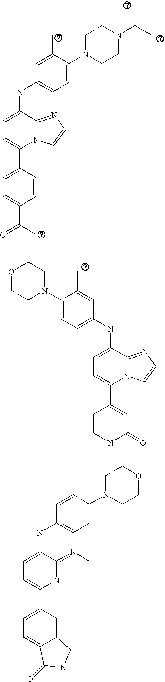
C1(C2=CC=C(NC3=CC=C(N4CCN(C(C)C)CC4)C(C)=C3)C3=NC=CN23)=CC=C(C(C)=O)C=C1.C1(C2=CC=C(NC3=CC=C(N4CCOCC4)C(C)=C3)C3=NC=CN23)=CC(=O)NC=C1.C1(C2=CC=C(NC3=CC=C(N4CCOCC4)C=C3)C3=NC=CN23)=CC=C2C(=C1)CNC2=O
